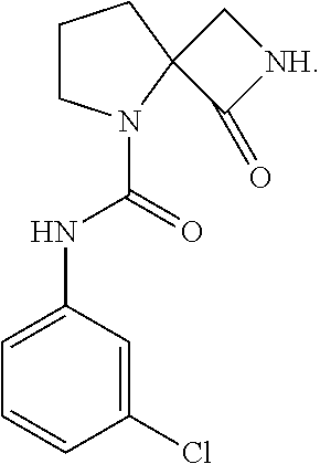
C1=C(NC(=O)N2CCCC23C(=O)[NH]C3)C=C(Cl)C=C1
